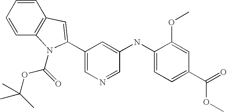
C1=CC=CC2=C1C=C(C1=CN=CC(NC3=CC=C(C(=O)OC)C=C3OC)=C1)N2C(=O)OC(C)(C)C
